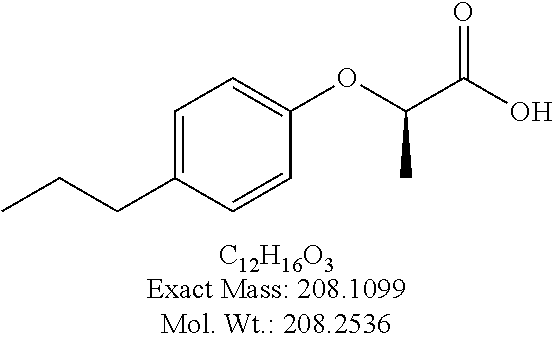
C1=C(CCC)C=CC(OC(C(O)=O)C)=C1
